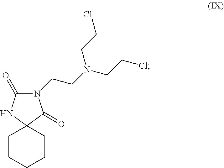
N1(CCN(CCCl)CCCl)C(=O)NC2(C1=O)CCCCC2
